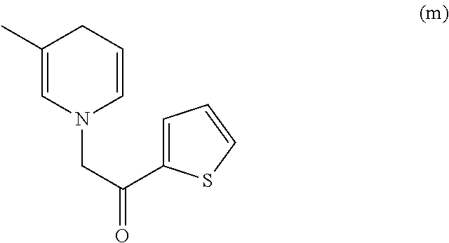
C1(C)=CN(CC(C2=CC=CS2)=O)C=CC1
